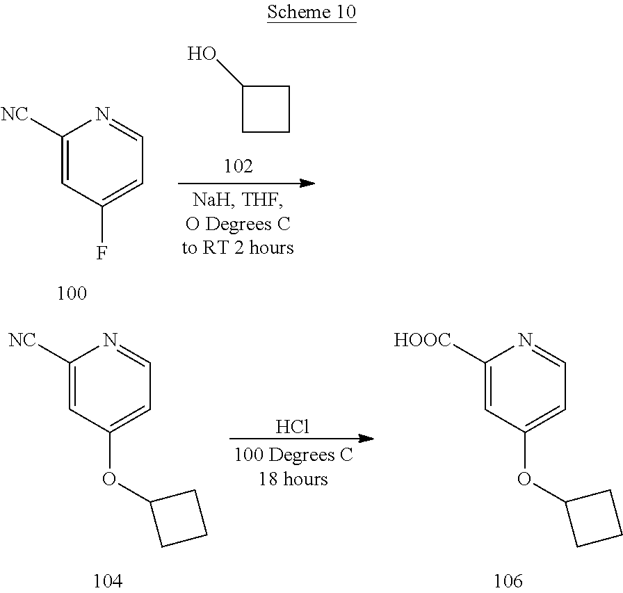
C1([NC])=CC(F)=CC=N1.C1(O)CCC1.Cl.C1([NC])=CC(OC2CCC2)=CC=N1.C1([HOOC])=CC(OC2CCC2)=CC=N1
